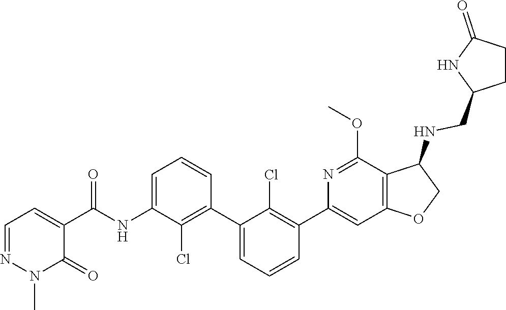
CN1N=CC=C(C(NC2=CC=CC(C3=CC=CC(C4=CC5=C(C(NCC6NC(=O)CC6)CO5)C(OC)=N4)=C3Cl)=C2Cl)=O)C1=O
